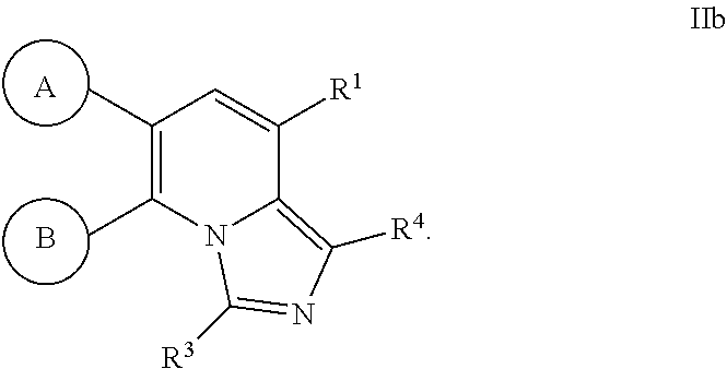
B.[A].C1(C)=C(C)C=C([R1])C2=C([R4])N=C([R3])N12
